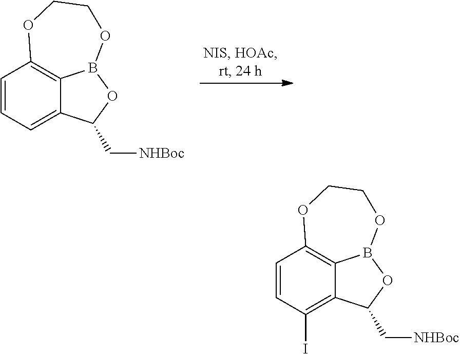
C1=CC(I)=C2C3=C1OCCOB3OC2C[NHBoc].C1=CC=C2C3=C1OCCOB3OC2C[NHBoc]
